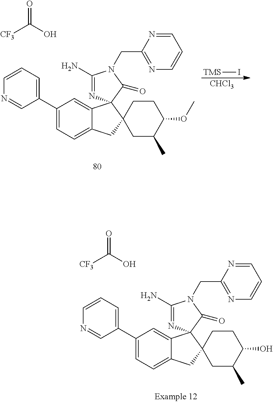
C1(C2=CC=CN=C2)=CC=C2C(=C1)C1(C3(C2)CC(C)C(OC)CC3)N=C(N)N(CC2=NC=CC=N2)C1=O.[CF3]C(O)=O.[TMS]I.[CHCl3].C1(C2=CC=CN=C2)=CC=C2C(=C1)C1(C3(C2)CC(C)C(O)CC3)N=C(N)N(CC2=NC=CC=N2)C1=O.[CF3]C(O)=O
